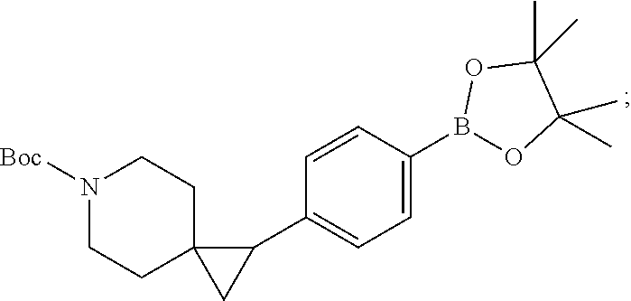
N1([Boc])CCC2(CC1)CC2C1=CC=C(B2OC(C)(C)C(C)(C)O2)C=C1
